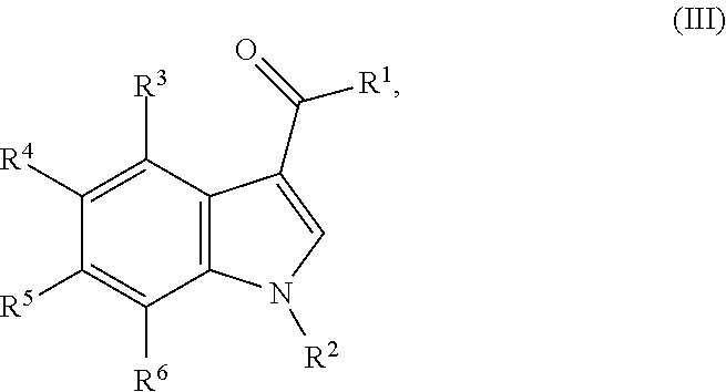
C1([R3])=C([R4])C([R5])=C([R6])C2=C1C(C(=O)[R1])=CN2[R2]
